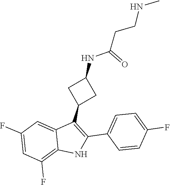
C1=C(C2=C(C3CC(NC(CCNC)=O)C3)C3=CC(F)=CC(F)=C3N2)C=CC(F)=C1
